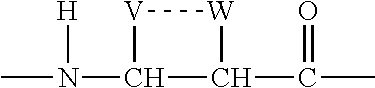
CN([H])C1[V][W]C1C(=O)C
